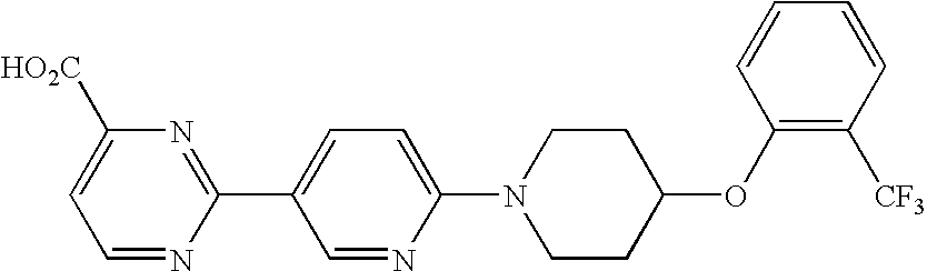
C1=NC(C2=CC=C(N3CCC(OC4=C([CF3])C=CC=C4)CC3)N=C2)=NC([HO2C])=C1
